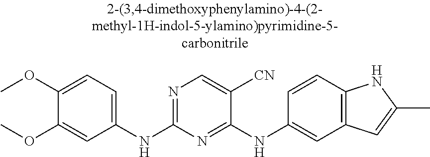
COC1=CC(NC2=NC=C([CN])C(NC3=CC4=C(C=C3)NC(C)=C4)=N2)=CC=C1OC
